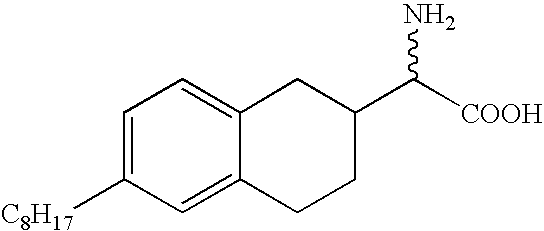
C1=C([C8H17])C=C2C(=C1)CC(C(N)[COOH])CC2
